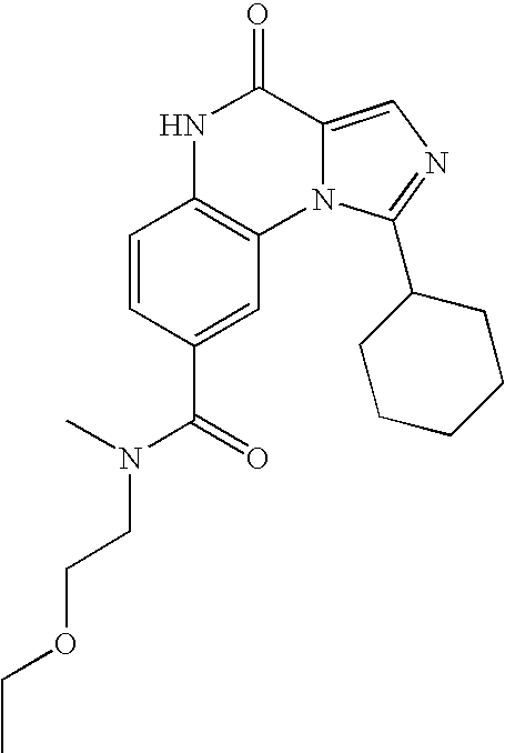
C1=CC(C(=O)N(C)CCOCC)=CC2=C1NC(=O)C1=CN=C(C3CCCCC3)N21
